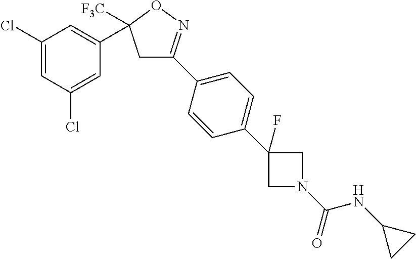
C1(C2([F3C])CC(C3=CC=C(C4(F)CN(C(=O)NC5CC5)C4)C=C3)=NO2)=CC(Cl)=CC(Cl)=C1
